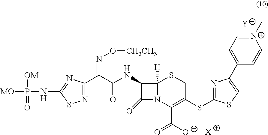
[Y].N1=C(C(C(NC2C(=O)N3C2([H])SCC(SC2=NC(C4=CC=[N+](C)C=C4)=CS2)=C3C([O-])=O)=O)=NO[CH2CH3])N=C(NP([MO])([OM])=O)S1.[X]
